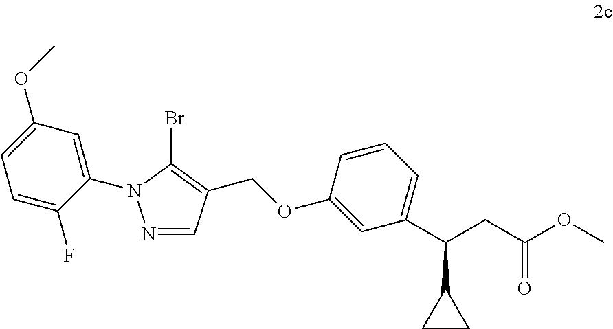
N1=CC(COC2=CC(C(CC(=O)OC)C3CC3)=CC=C2)=C(Br)N1C1=CC(OC)=CC=C1F
